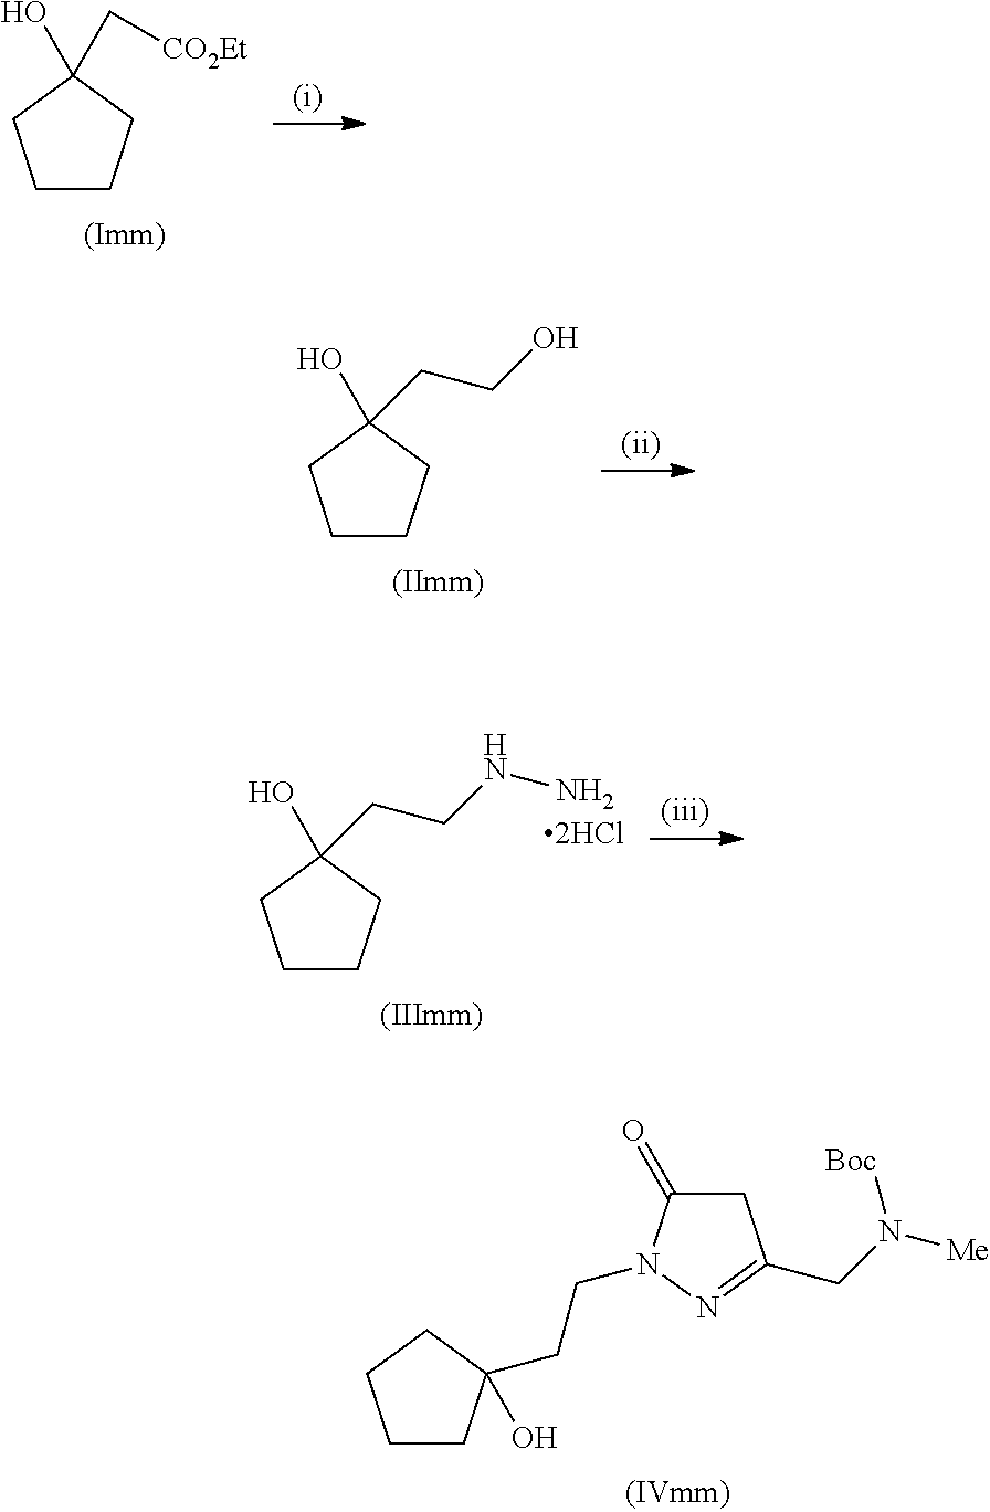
C1C(=O)N(CCC2(O)CCCC2)N=C1CN([Me])[Boc].C1CCC(O)(C[CO2Et])C1.C1CCC(O)(CCO)C1.C1CCC(O)(CCNN)C1
